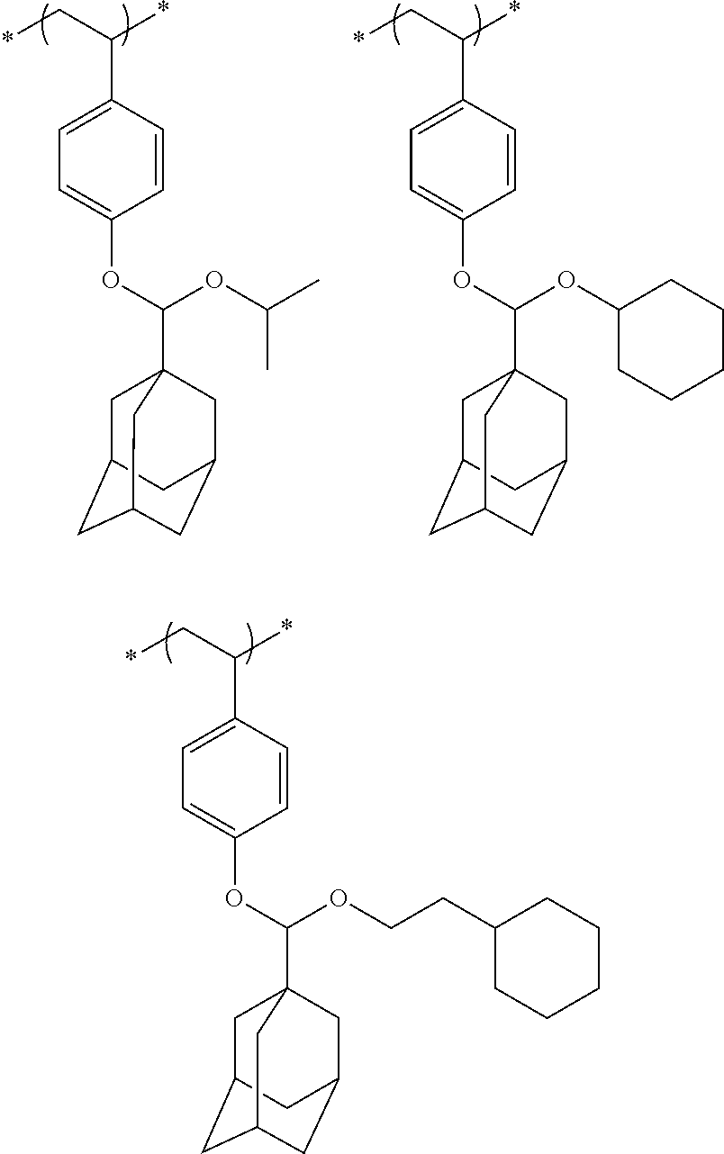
C1=CC(C(C*)*)=CC=C1OC(OCCC1CCCCC1)C12CC3CC(CC(C1)C3)C2.C1=CC(C(C*)*)=CC=C1OC(OC(C)C)C12CC3CC(CC(C1)C3)C2.C1=CC(C(C*)*)=CC=C1OC(OC1CCCCC1)C12CC3CC(CC(C1)C3)C2
